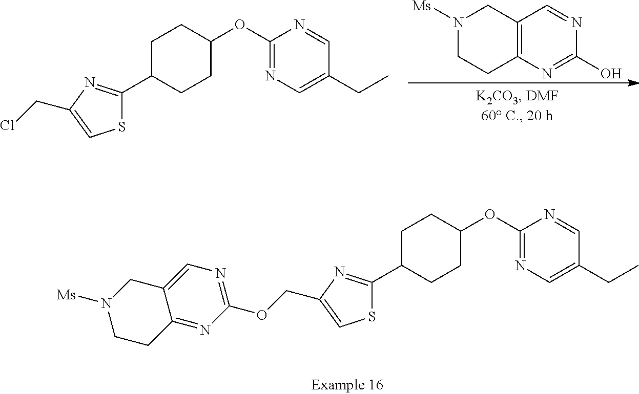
ClCC1=CSC(C2CCC(OC3=NC=C(CC)C=N3)CC2)=N1.C12=C(N=C(O)N=C1)CCN([Ms])C2.C12=CN=C(OCC3=CSC(C4CCC(OC5=NC=C(CC)C=N5)CC4)=N3)N=C1CCN([Ms])C2
